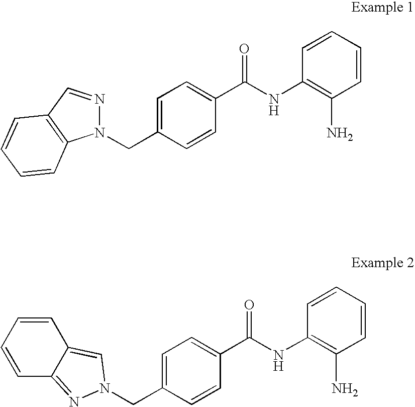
C1=CC=CC(N)=C1NC(C1=CC=C(CN2N=C3C=CC=CC3=C2)C=C1)=O.C1=CC=CC(N)=C1NC(C1=CC=C(CN2N=CC3=C2C=CC=C3)C=C1)=O
